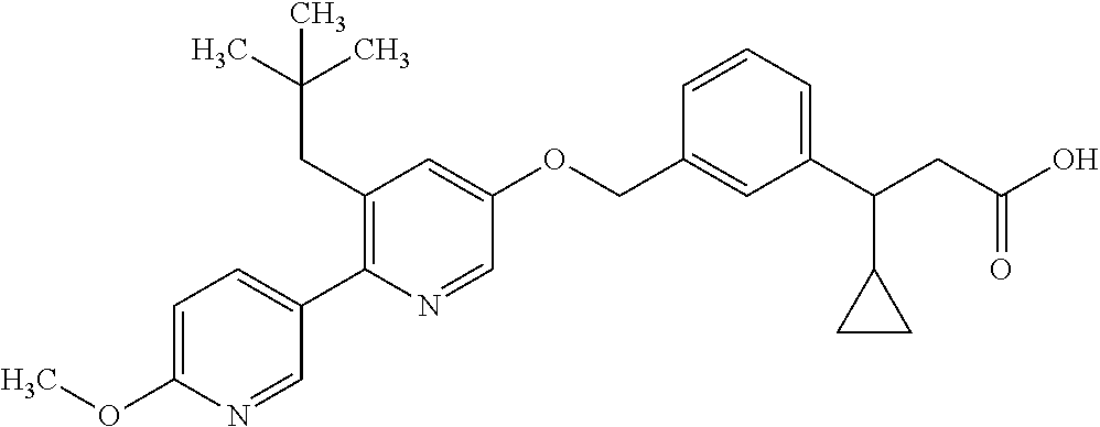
C1=C(OC)N=CC(C2=C(CC(C)(C)C)C=C(OCC3=CC(C(CC(O)=O)C4CC4)=CC=C3)C=N2)=C1
